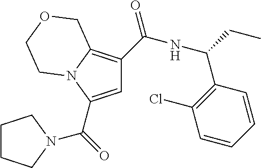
C1=C(C(=O)N2CCCC2)N2C(=C1C(NC(C1=C(Cl)C=CC=C1)CC)=O)COCC2
